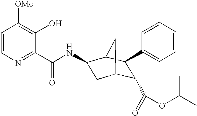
C1=CN=C(C(NC2CC3C(C(=O)OC(C)C)C(C4=CC=CC=C4)C2C3)=O)C(O)=C1[OMe]
